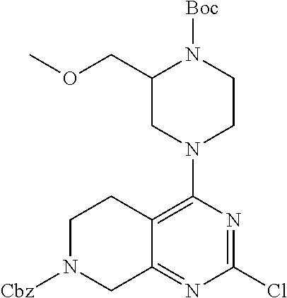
C12=C(N3CCN([Boc])C(COC)C3)N=C(Cl)N=C1CN([Cbz])CC2
